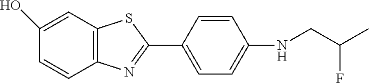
C1=CC(C2=NC3=C(S2)C=C(O)C=C3)=CC=C1NCC(C)F
